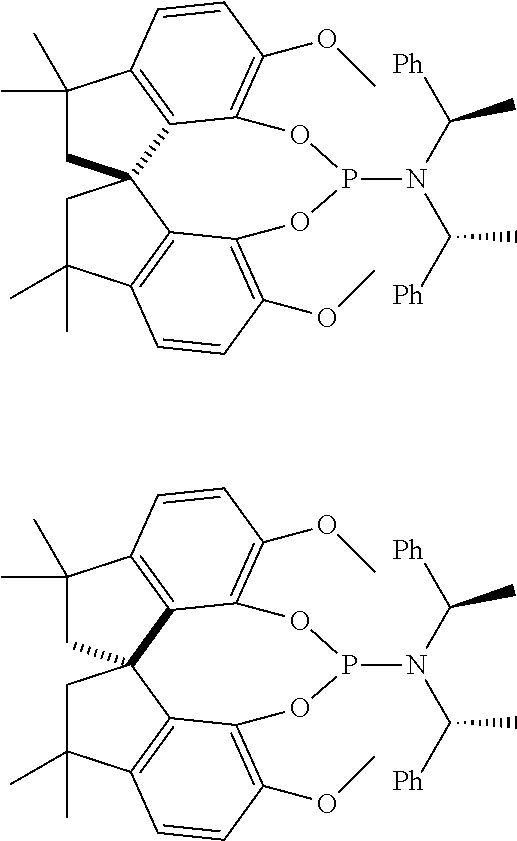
C1(C)(C)CC23C4=C1C=CC(OC)=C4OP(N(C(C)[Ph])C(C)[Ph])OC1=C(OC)C=CC(=C21)C(C)(C)C3.C1(C)(C)CC23C4=C1C=CC(OC)=C4OP(N(C(C)[Ph])C(C)[Ph])OC1=C(OC)C=CC(=C21)C(C)(C)C3
